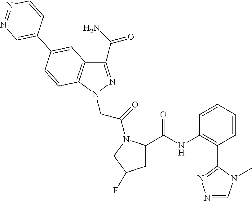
C1(NC(=O)C2CC(F)CN2C(CN2N=C(C(=O)N)C3=C2C=CC(C2=CN=NC=C2)=C3)=O)=C(C2=NN=CN2C)C=CC=C1
